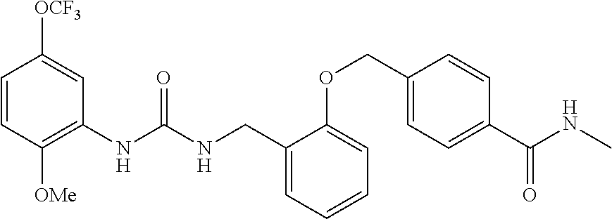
C1=CC([OMe])=C(NC(NCC2=CC=CC=C2OCC2=CC=C(C(=O)NC)C=C2)=O)C=C1[OCF3]
